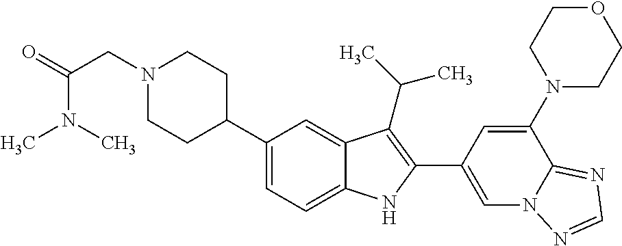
N1(CC(=O)N(C)C)CCC(C2=CC=C3C(=C2)C(C(C)C)=C(C2=CN4C(=NC=N4)C(N4CCOCC4)=C2)N3)CC1
